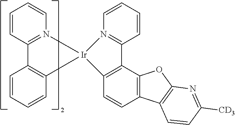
C1=CC2=N(C=C1)[Ir]1(C3=C2C=CC=C3)N2=C(C=CC=C2)C2=C1C=CC1=C2OC2=C1C=CC([CD3])=N2
